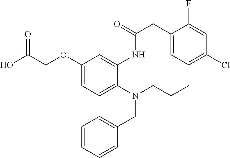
C1(OCC(O)=O)=CC=C(N(CCC)CC2=CC=CC=C2)C(NC(CC2=CC=C(Cl)C=C2F)=O)=C1
